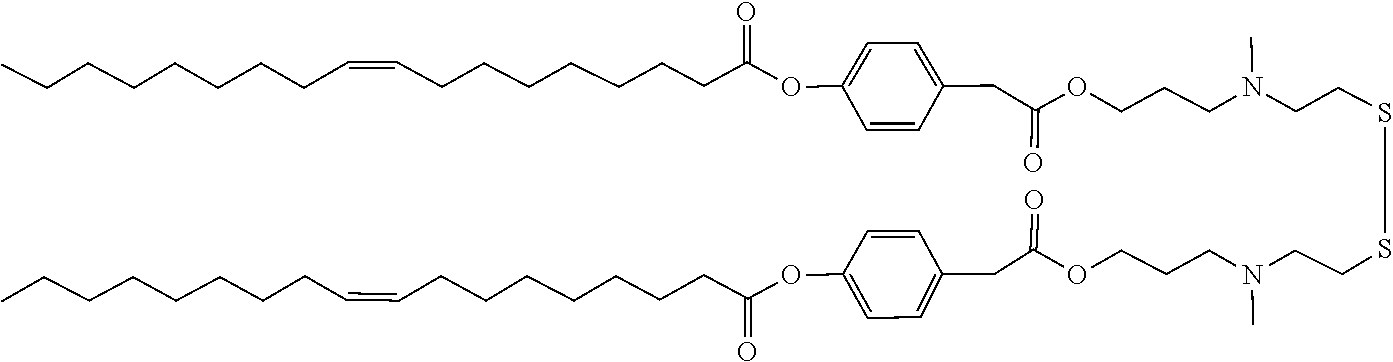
C(C=CCCCCCCCC)CCCCCCC(=O)OC1=CC=C(CC(=O)OCCCN(C)CCSSCCN(C)CCCOC(CC2=CC=C(OC(CCCCCCCC=CCCCCCCCC)=O)C=C2)=O)C=C1
